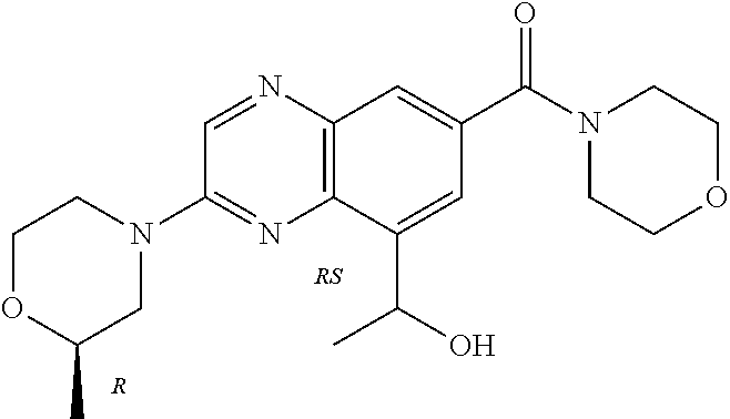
C12=C(N=CC(N3CCOC(C)C3)=N1)C=C(C(N1CCOCC1)=O)C=C2C(O)C.[R]
